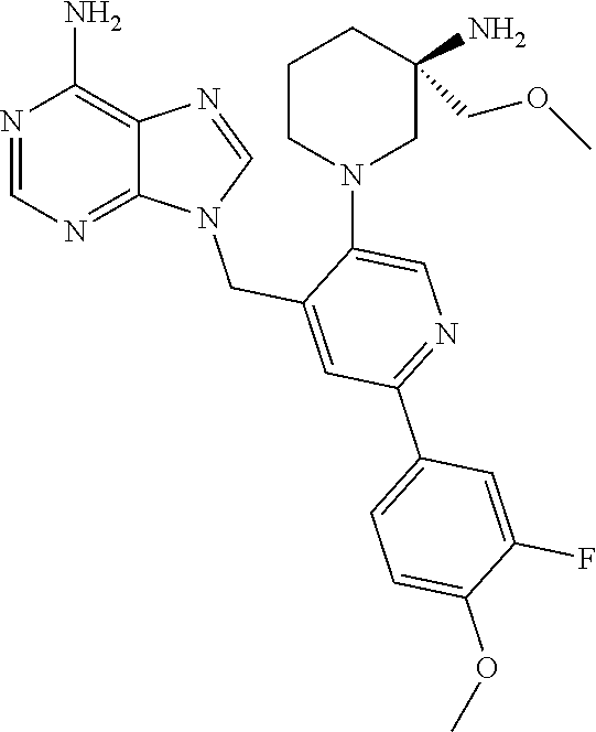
N1=CN(CC2=CC(C3=CC=C(OC)C(F)=C3)=NC=C2N2CC(COC)(N)CCC2)C2=NC=NC(N)=C12
